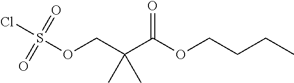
O(CC(C(OCCCC)=O)(C)C)S(Cl)(=O)=O
